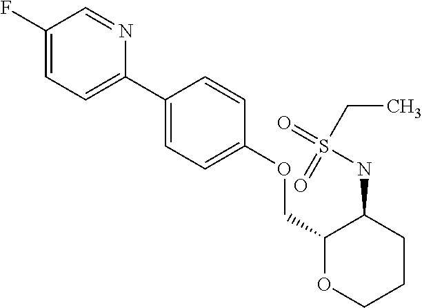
C1(C2=CC=C(F)C=N2)=CC=C(OCC2OCCCC2NS(CC)(=O)=O)C=C1
